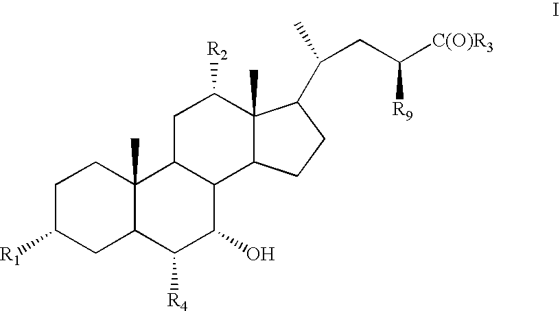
C1C([R1])CC2C(C)(C1)C1C(C(O)C2[R4])C2C(C)(C([R2])C1)C(C(C)CC([C(O)R3])[R9])CC2
